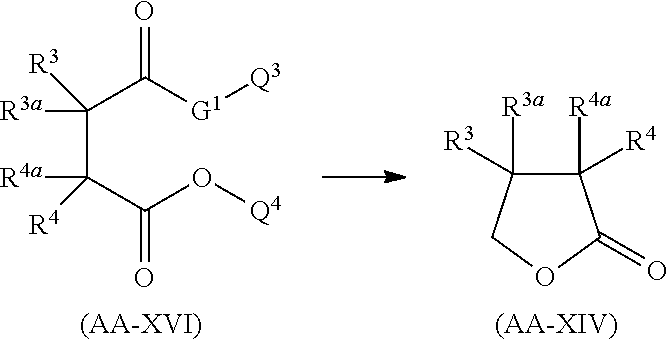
C(C(C(O[Q4])=O)([R4])[R4a])(C([G1][Q3])=O)([R3])[R3a].[(AA-XVI)].C1([R4a])([R4])C([R3a])([R3])COC1=O.[(AA-XIV)]
